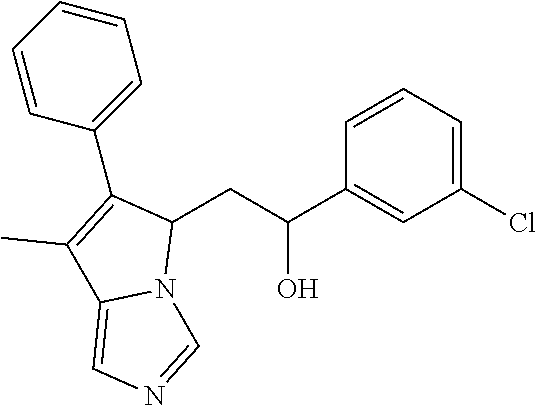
C1(Cl)=CC=CC(C(CC2C(C3=CC=CC=C3)=C(C)C3=CN=CN23)O)=C1
